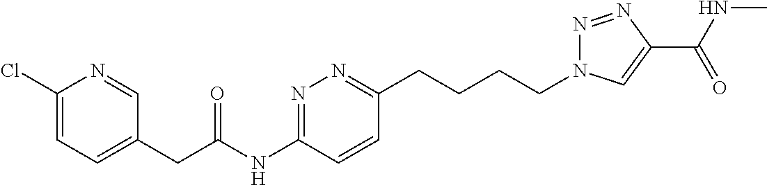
C1(Cl)=CC=C(CC(NC2=NN=C(CCCCN3N=NC(C(NC)=O)=C3)C=C2)=O)C=N1
